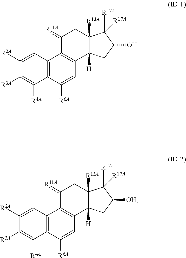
c1([R11A])C2=C(C3([H])C([R13A])(C1)C([R17A])([R17A])C(O)C3)C=C([R6A])C1=C2C=C([R2A])C([R3A])=C1[R4A].c1([R11A])C2=C(C3([H])C([R13A])(C1)C([R17A])([R17A])C([OH])C3)C=C([R6A])C1=C2C=C([R2A])C([R3A])=C1[R4A]
